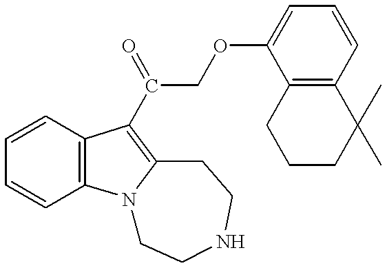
C1=CC2=C(C=C1)C(C(COC1=CC=CC3=C1CCCC3(C)C)=O)=C1N2CCNCC1
